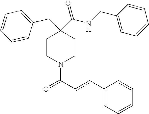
C1CN(C(C=CC2=CC=CC=C2)=O)CCC1(CC1=CC=CC=C1)C(NCC1=CC=CC=C1)=O
